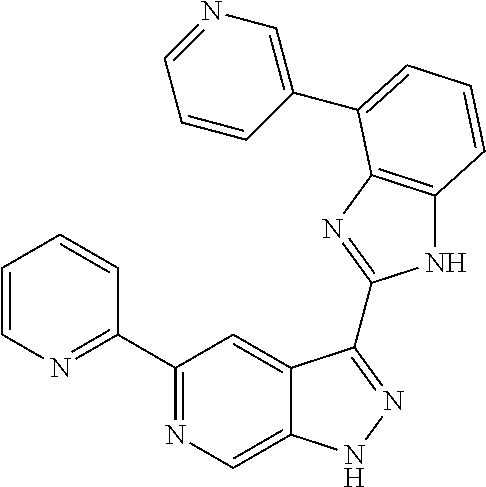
C1(C2=NC=C3C(=C2)C(C2=NC4=C(N2)C=CC=C4C2=CN=CC=C2)=NN3)=NC=CC=C1
